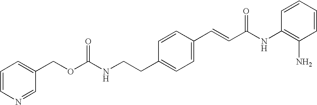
C1=CN=CC(COC(NCCC2=CC=C(C=CC(NC3=C(N)C=CC=C3)=O)C=C2)=O)=C1
